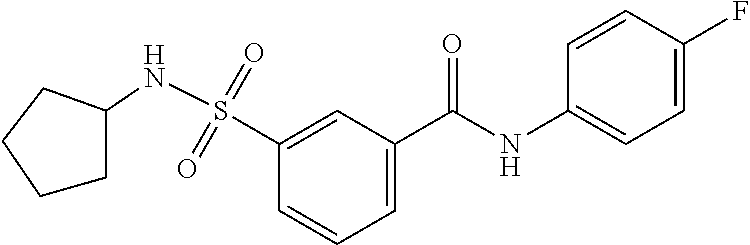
C1=C(C(NC2=CC=C(F)C=C2)=O)C=C(S(=O)(=O)NC2CCCC2)C=C1
